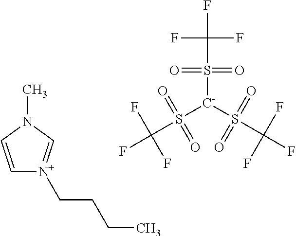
C1=CN(C)C=[N+]1CCCC.S([C-](S(=O)(=O)C(F)(F)F)S(=O)(=O)C(F)(F)F)(=O)(=O)C(F)(F)F
